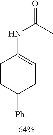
C1CC(NC(C)=O)=CCC1[Ph]
